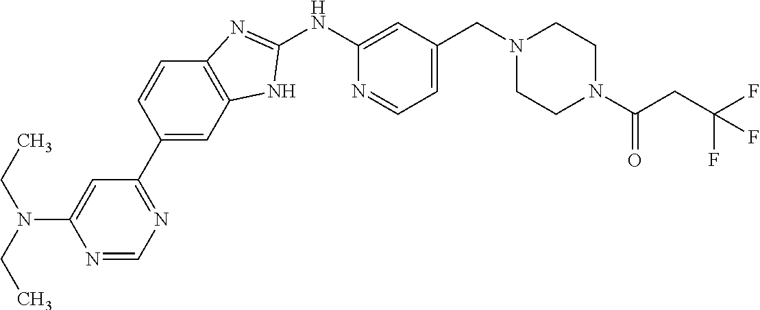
N1=CN=C(C2=CC3=C(C=C2)N=C(NC2=CC(CN4CCN(C(CC(F)(F)F)=O)CC4)=CC=N2)N3)C=C1N(CC)CC
